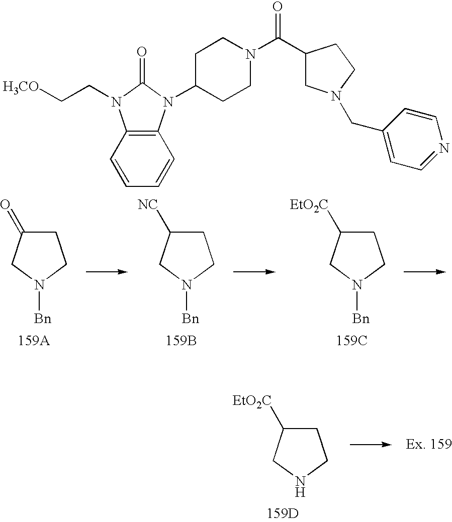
C12=C(C=CC=C1)N(CC[H3CO])C(=O)N2C1CCN(C(=O)C2CN(CC3=CC=NC=C3)CC2)CC1.C1C(=O)CN([Bn])C1.[159A].C1C([NC])CN([Bn])C1.[159B].C1C([EtO2C])CN([Bn])C1.[159C].C1C([EtO2C])CNC1.[159D]
